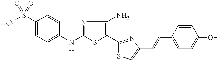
NS(C1=CC=C(NC2=NC(N)=C(C3=NC(C=CC4=CC=C(O)C=C4)=CS3)S2)C=C1)(=O)=O
